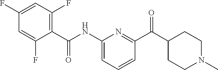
C1(NC(C2=C(F)C=C(F)C=C2F)=O)=CC=CC(C(C2CCN(C)CC2)=O)=N1
